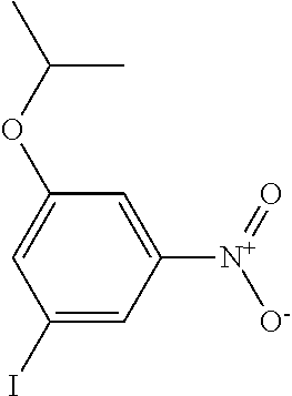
C1(OC(C)C)=CC(I)=CC([N+](=O)[O-])=C1
